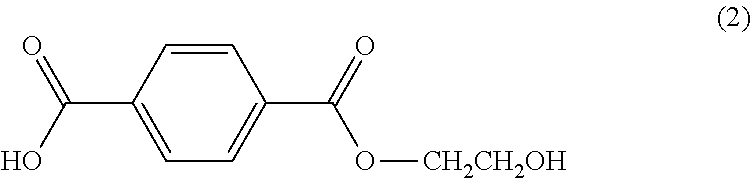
C1=C(C(O)=O)C=CC(C(=O)O[CH2CH2OH])=C1
